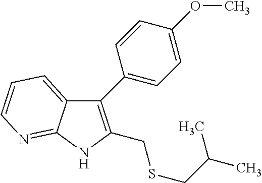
C1(C2=CC=C(OC)C=C2)=C(CSCC(C)C)NC2=NC=CC=C12
